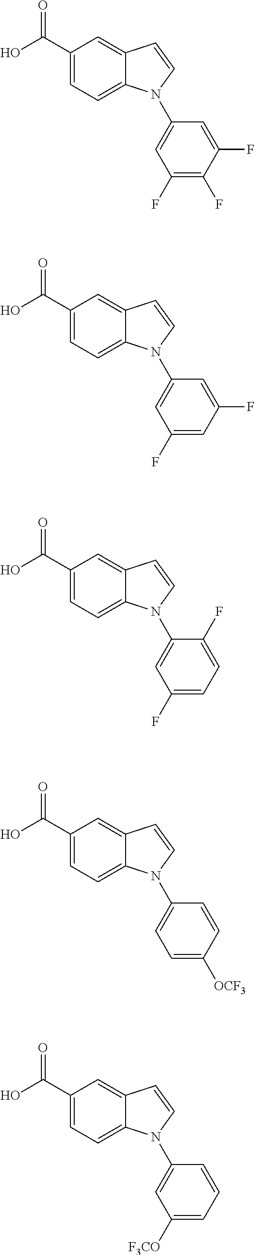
C1(C(O)=O)=CC=C2C(=C1)C=CN2C1=CC(F)=C(F)C(F)=C1.C1(C(O)=O)=CC=C2C(=C1)C=CN2C1=CC(F)=CC(F)=C1.C1(C(O)=O)=CC=C2C(=C1)C=CN2C1=CC(F)=CC=C1F.C1(C(O)=O)=CC=C2C(=C1)C=CN2C1=CC=C([OCF3])C=C1.C1(C(O)=O)=CC=C2C(=C1)C=CN2C1=CC([F3CO])=CC=C1
